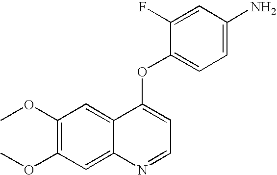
C1(OC)=C(OC)C=C2C(=C1)C(OC1=CC=C(N)C=C1F)=CC=N2
